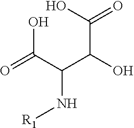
C(C(O)=O)(C(C(O)=O)N[R1])O
